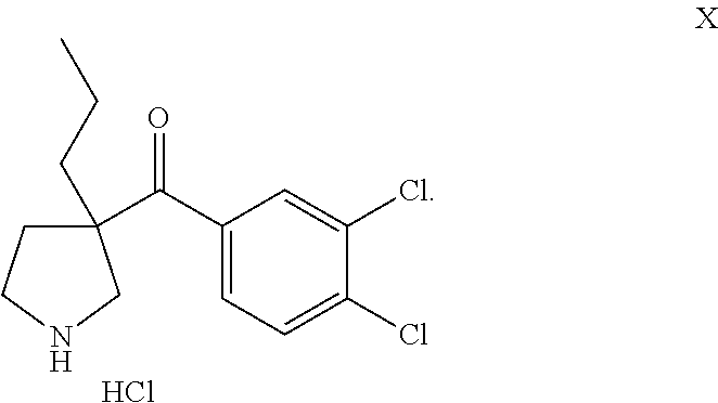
C1(C(C2(CCC)CCNC2)=O)=CC=C(Cl)C(Cl)=C1.Cl
